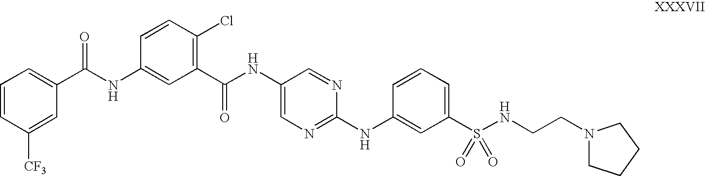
C1=CC([CF3])=CC(C(NC2=CC(C(NC3=CN=C(NC4=CC(S(NCCN5CCCC5)(=O)=O)=CC=C4)N=C3)=O)=C(Cl)C=C2)=O)=C1
